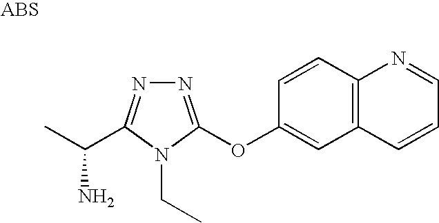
N1=C(OC2=CC3=C(C=C2)N=CC=C3)N(CC)C(C(C)N)=N1
